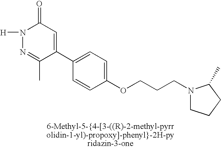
[H]N1N=C(C)C(C2=CC=C(OCCCN3CCCC3C)C=C2)=CC1=O
